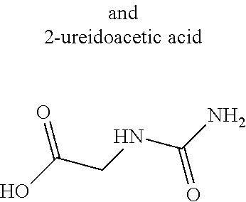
OC(CNC(N)=O)=O
